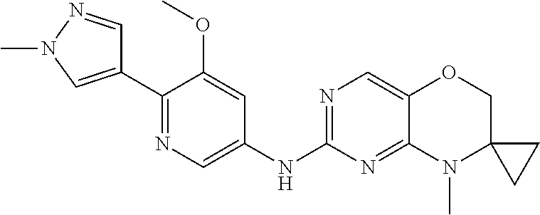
C1(C2=NC=C(NC3=NC=C4C(=N3)N(C)C3(CO4)CC3)C=C2OC)=CN(C)N=C1
